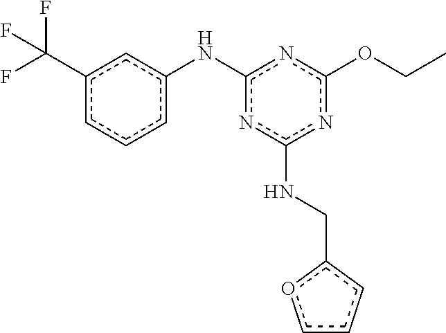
CCOc1nc(Nc2cccc(C(F)(F)F)c2)nc(NCc2occc2)n1
